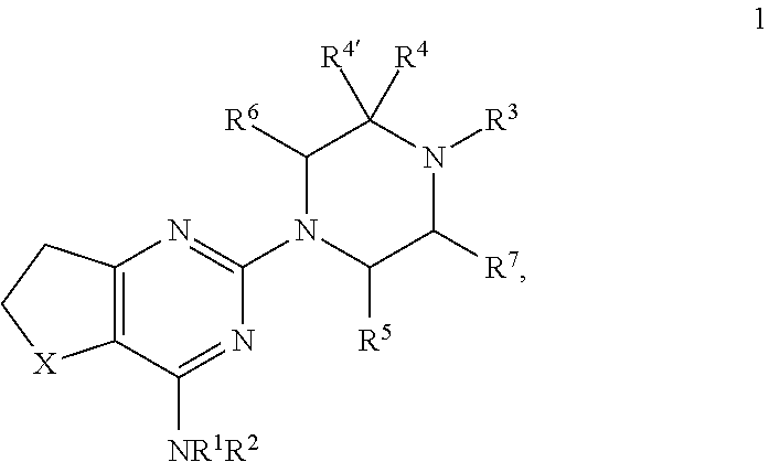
C12=C(C([NR1R2])=NC(N3C([R5])C([R7])N([R3])C([R4])([R4])C3[R6])=N1)[X]CC2
